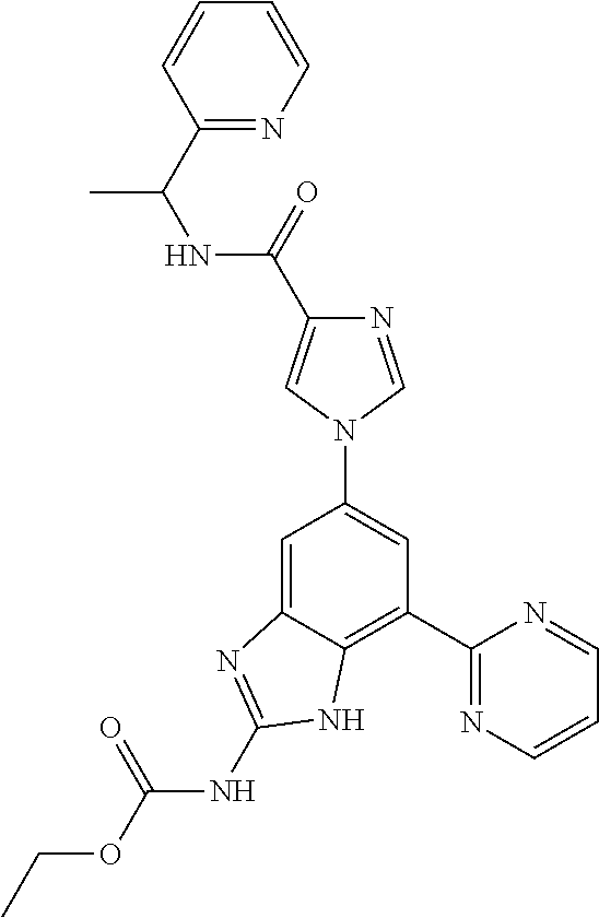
C1=C2C(=C(C3=NC=CC=N3)C=C1N1C=C(C(=O)NC(C)C3=NC=CC=C3)N=C1)NC(NC(OCC)=O)=N2
